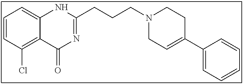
C1=CC(Cl)=C2C(=C1)NC(CCCN1CC=C(C3=CC=CC=C3)CC1)=NC2=O
